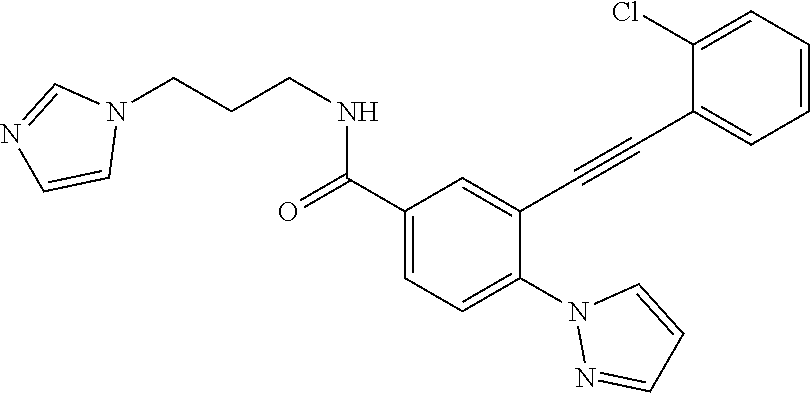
C1(C(=O)NCCCN2C=NC=C2)=CC=C(N2N=CC=C2)C(C#CC2=CC=CC=C2Cl)=C1
